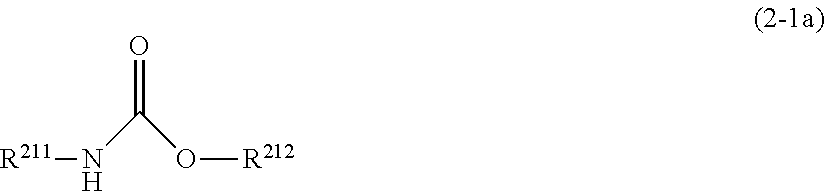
N(C(O[R212])=O)[R211]
